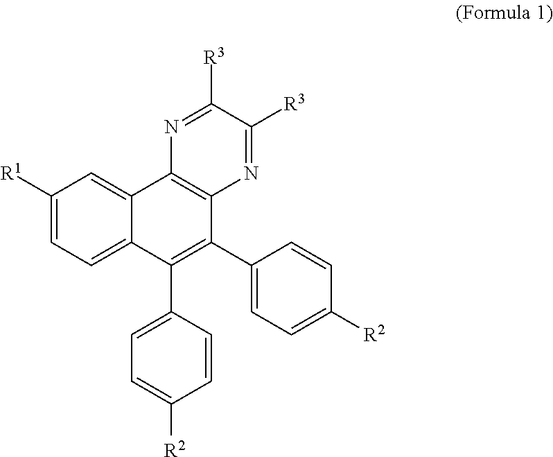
C1([R1])=CC=C2C(=C1)C1=C(C(C3=CC=C([R2])C=C3)=C2C2=CC=C([R2])C=C2)N=C([R3])C([R3])=N1
